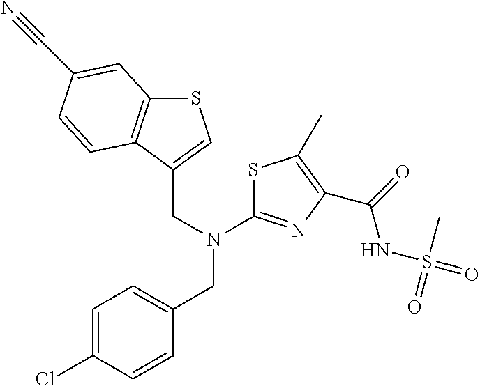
C12=C(C(CN(C3=NC(C(NS(=O)(C)=O)=O)=C(C)S3)CC3=CC=C(Cl)C=C3)=CS1)C=CC(C#N)=C2
